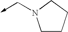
C1CCCN1C->C
